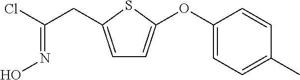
C1=C(CC(Cl)=NO)SC(OC2=CC=C(C)C=C2)=C1
